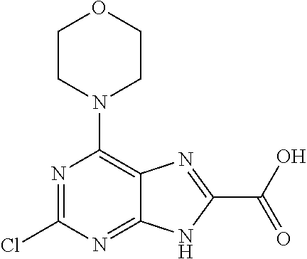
N1=C(Cl)N=C2C(=C1N1CCOCC1)N=C(C(O)=O)N2
